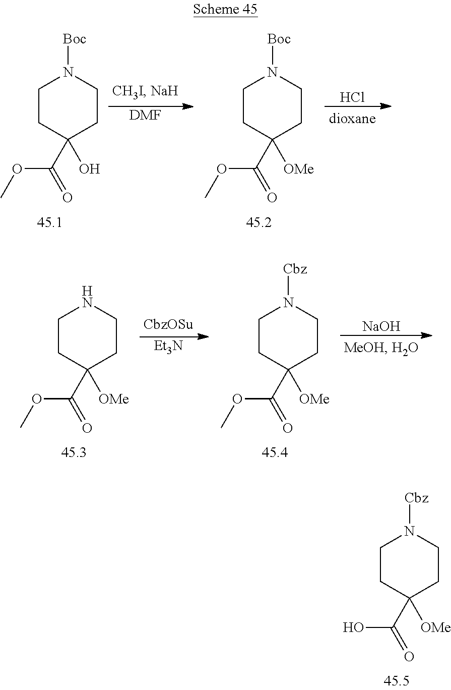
C1CC(C(=O)O)([OMe])CCN1[Cbz].C1CC(C(=O)OC)(O)CCN1[Boc].[DMF].C1CC(C(=O)OC)([OMe])CCN1[Boc].Cl.C1CC(C(=O)OC)([OMe])CCN1.[Et3N].C1CC(C(=O)OC)([OMe])CCN1[Cbz].[NaOH]
